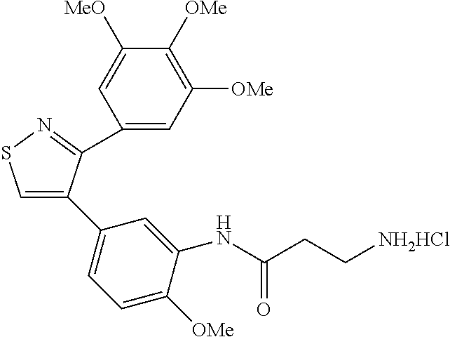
C1(C2=CSN=C2C2=CC([OMe])=C([OMe])C([MeO])=C2)=CC=C([OMe])C(NC(CC[NH2HCl])=O)=C1
